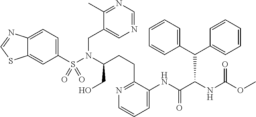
C1(S(N(C(CO)CCC2=NC=CC=C2NC(C(NC(OC)=O)C(C2=CC=CC=C2)C2=CC=CC=C2)=O)CC2=CN=CN=C2C)(=O)=O)=CC=C2C(=C1)SC=N2
